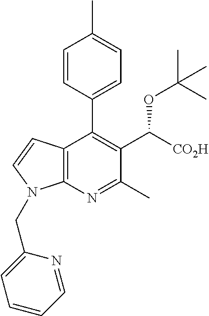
C12=C(N=C(C)C(C([CO2H])OC(C)(C)C)=C1C1=CC=C(C)C=C1)N(CC1=CC=CC=N1)C=C2
